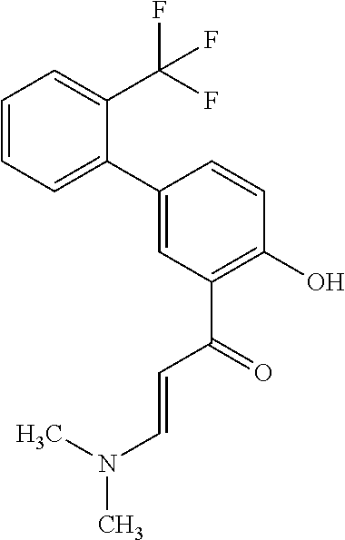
C1(C2=CC=CC=C2C(F)(F)F)=CC(C(=O)C=CN(C)C)=C(O)C=C1
